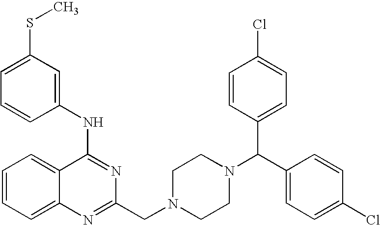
C1(NC2=NC(CN3CCN(C(C4=CC=C(Cl)C=C4)C4=CC=C(Cl)C=C4)CC3)=NC3=CC=CC=C23)=CC(SC)=CC=C1
